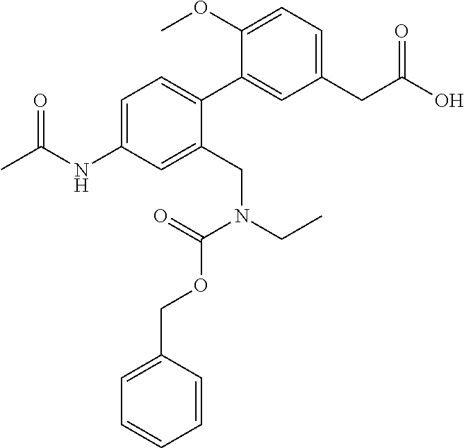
C1(CC(O)=O)=CC=C(OC)C(C2=CC=C(NC(C)=O)C=C2CN(CC)C(=O)OCC2=CC=CC=C2)=C1
